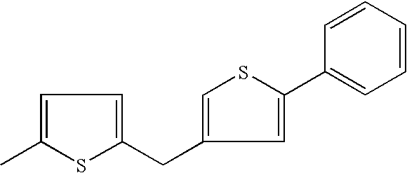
C1=C(C)SC(CC2=CSC(C3=CC=CC=C3)=C2)=C1
